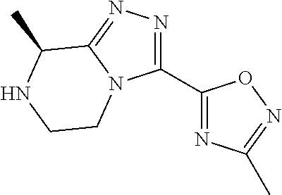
C1(C2=NC(C)=NO2)=NN=C2N1CCNC2C
